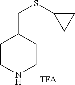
C1CNCCC1CSC1CC1
